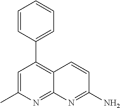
C1=CC(C2=C3C(=NC(C)=C2)N=C(N)C=C3)=CC=C1
